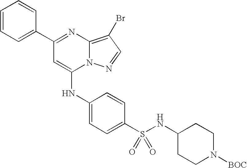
C1=C(C2=NC3=C(Br)C=NN3C(NC3=CC=C(S(=O)(=O)NC4CCN([BOC])CC4)C=C3)=C2)C=CC=C1
